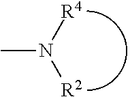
CN([R4])[R2]
